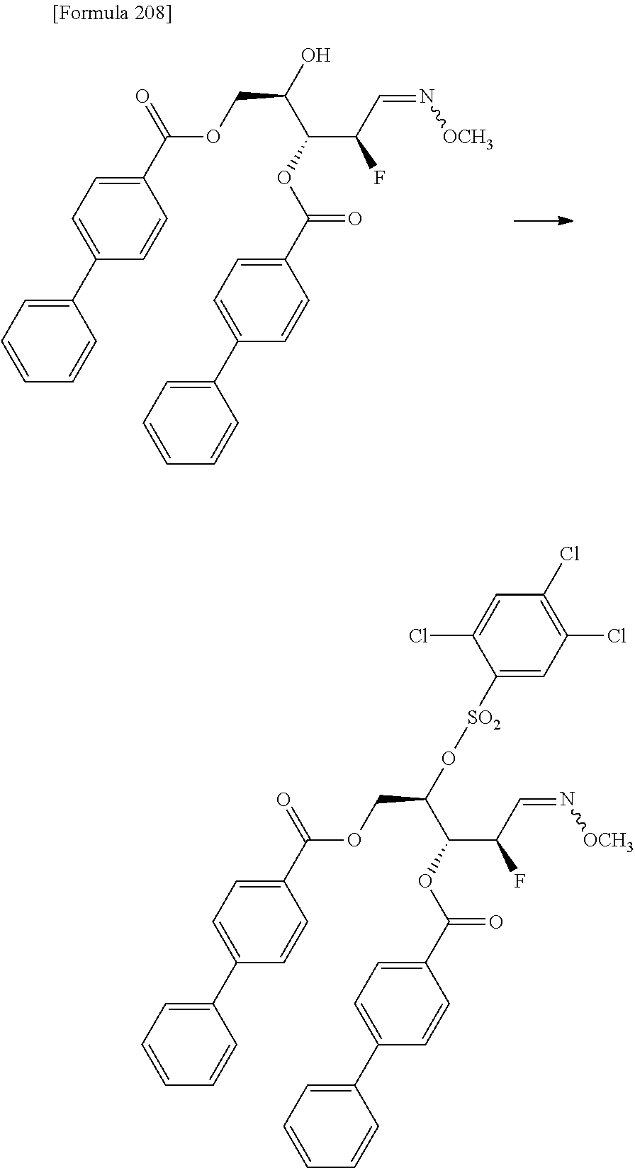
C(F)(C(OC(=O)C1=CC=C(C2=CC=CC=C2)C=C1)C(COC(=O)C1=CC=C(C2=CC=CC=C2)C=C1)O)C=N[OCH3].C1(C(=O)OCC(O[SO2]C2=CC(Cl)=C(Cl)C=C2Cl)C(C(F)C=N[OCH3])OC(C2=CC=C(C3=CC=CC=C3)C=C2)=O)=CC=C(C2=CC=CC=C2)C=C1
